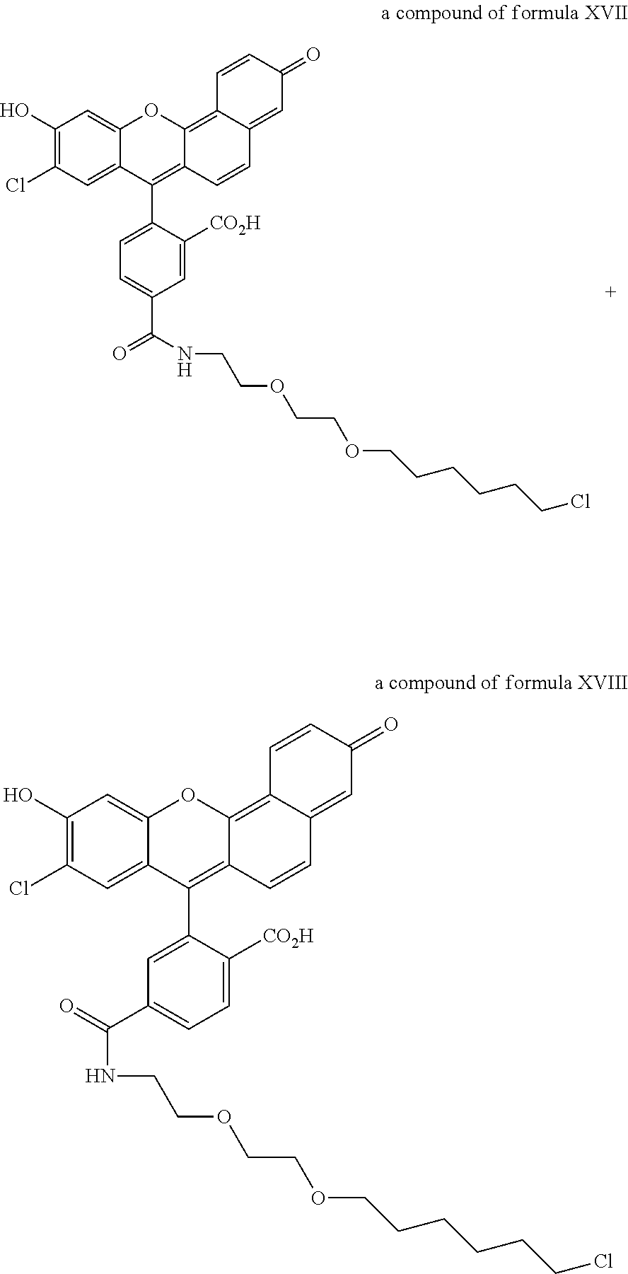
C1(O)=C(Cl)C=C2C(=C1)OC1=C3C(=CC(=O)C=C3)C=CC1=C2C1=CC=C(C(NCCOCCOCCCCCCCl)=O)C=C1[CO2H].C1(O)=C(Cl)C=C2C(=C1)OC1=C3C(=CC(=O)C=C3)C=CC1=C2C1=CC(C(NCCOCCOCCCCCCCl)=O)=CC=C1[CO2H]
